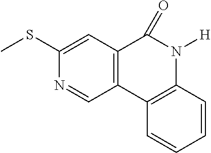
C12=C(C3=C(N([H])C1=O)C=CC=C3)C=NC(SC)=C2
